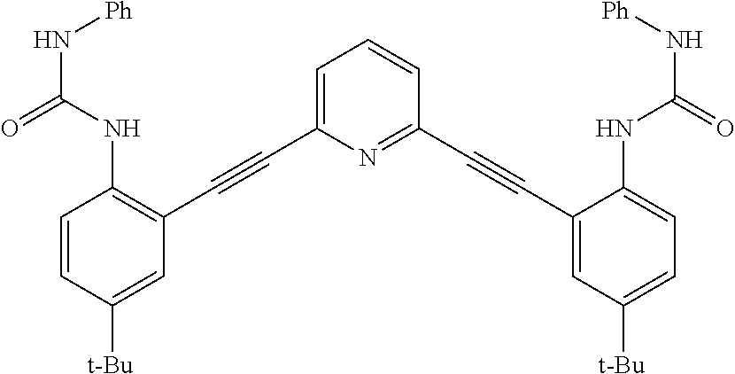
C1=C(C#CC2=C(NC(=O)N[Ph])C=CC([t-Bu])=C2)N=C(C#CC2=CC([t-Bu])=CC=C2NC(=O)N[Ph])C=C1
